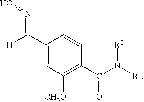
C(C1=CC([CH3O])=C(C(N([R1])[R2])=O)C=C1)([H])=NO
